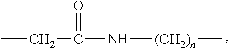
CCC(N[(CH2)n]C)=O
